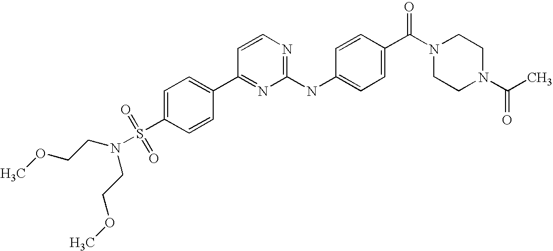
C1(C2=NC(NC3=CC=C(C(=O)N4CCN(C(=O)C)CC4)C=C3)=NC=C2)=CC=C(S(N(CCOC)CCOC)(=O)=O)C=C1
